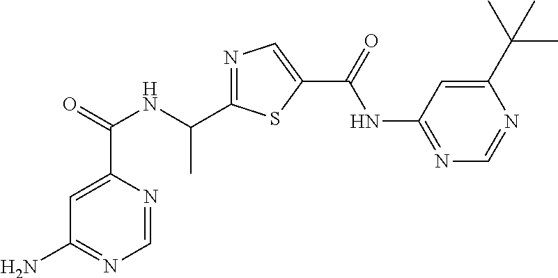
C1=NC(C(=O)NC(C2=NC=C(C(=O)NC3=NC=NC(C(C)(C)C)=C3)S2)C)=CC(N)=N1
